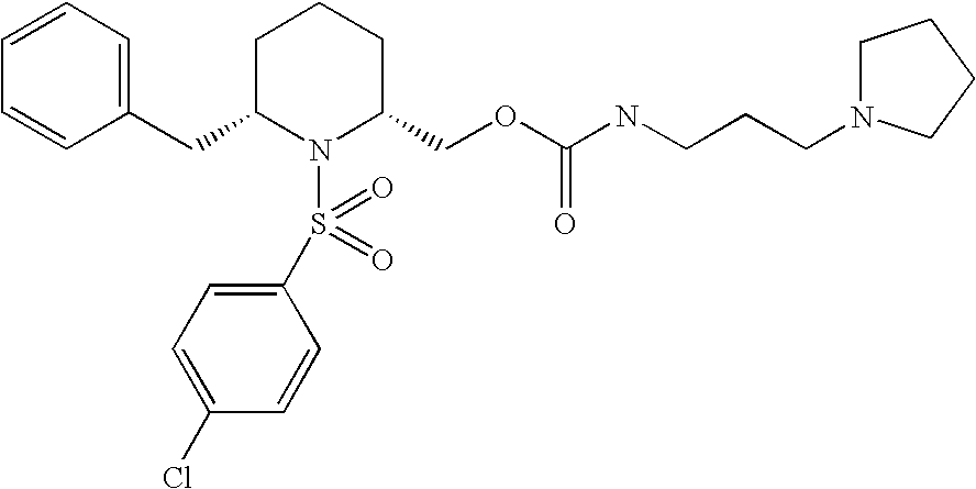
C1(CC2N(S(=O)(=O)C3=CC=C(Cl)C=C3)C(COC(NCCCN3CCCC3)=O)CCC2)=CC=CC=C1
